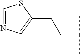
C(C(C)C)CC1=CN=CS1
